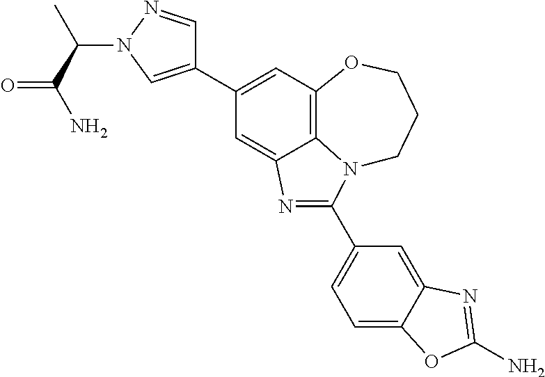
C1(C2=CN(C(C)C(N)=O)N=C2)=CC2=C3C(=C1)N=C(C1=CC=C4C(=C1)N=C(N)O4)N3CCCO2
